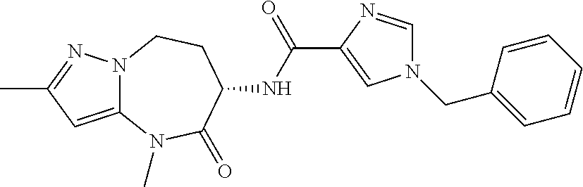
C12=CC(C)=NN1CCC(NC(=O)C1=CN(CC3=CC=CC=C3)C=N1)C(=O)N2C
